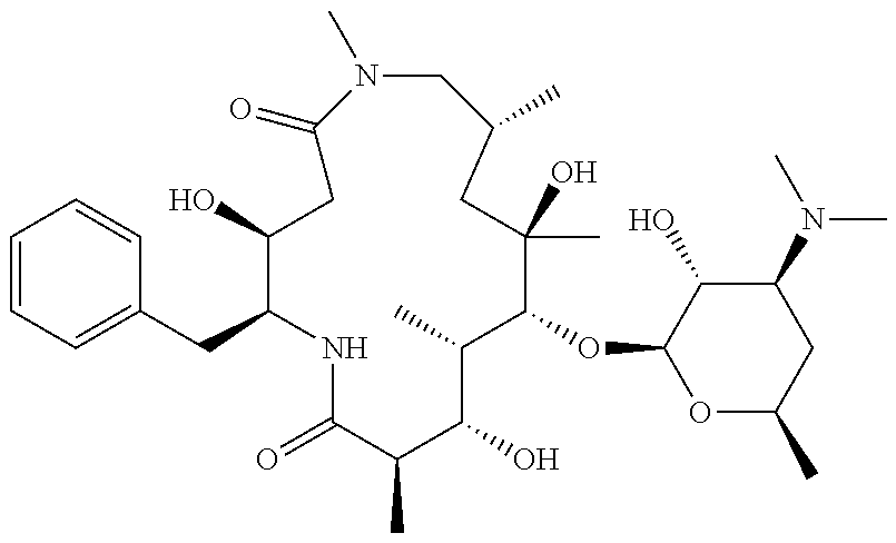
OC1CC(=O)N(C)CC(C)CC(C)(O)C(OC2OC(C)CC(N(C)C)C2O)C(C)C(O)C(C)C(=O)NC1CC1=CC=CC=C1
